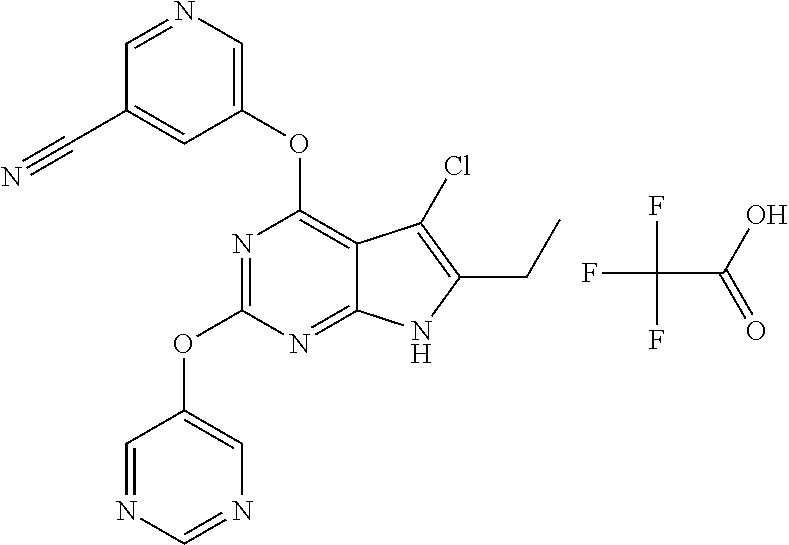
C1(OC2=NC(OC3=CN=CC(C#N)=C3)=C3C(=N2)NC(CC)=C3Cl)=CN=CN=C1.FC(C(O)=O)(F)F
